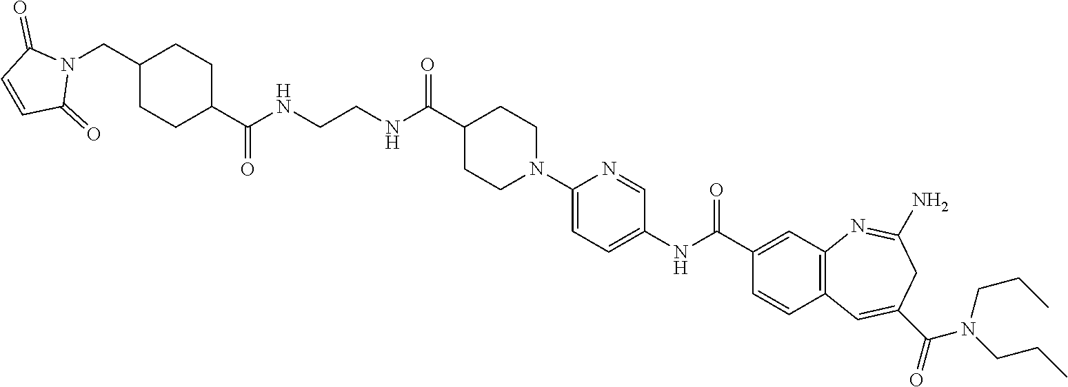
C1(CN2C(=O)C=CC2=O)CCC(C(NCCNC(C2CCN(C3=CC=C(NC(C4=CC5=C(C=C4)C=C(C(=O)N(CCC)CCC)CC(N)=N5)=O)C=N3)CC2)=O)=O)CC1
